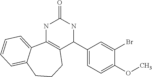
N1C2=C(C(C3=CC=C(OC)C(Br)=C3)NC1=O)CCCC1=CC=CC=C21
